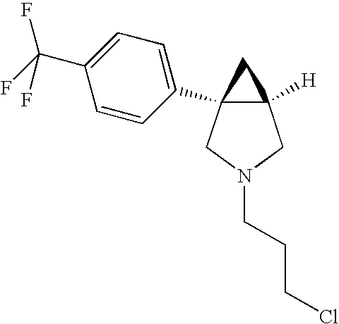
C12([H])C(C3=CC=C(C(F)(F)F)C=C3)(CN(CCCCl)C1)C2
